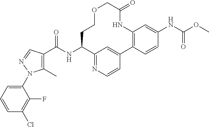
C1(C)=C(C(NC2CCOCC(=O)NC3=C(C4=CC2=NC=C4)C=CC(NC(OC)=O)=C3)=O)C=NN1C1=CC=CC(Cl)=C1F
